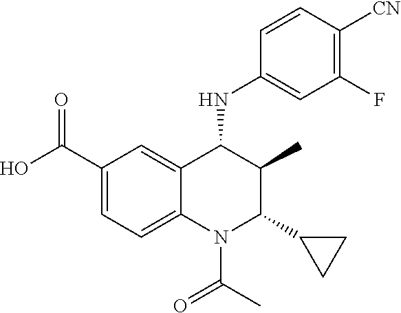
C1(C(O)=O)=CC=C2C(=C1)C(NC1=CC(F)=C([CN])C=C1)C(C)C(C1CC1)N2C(C)=O
